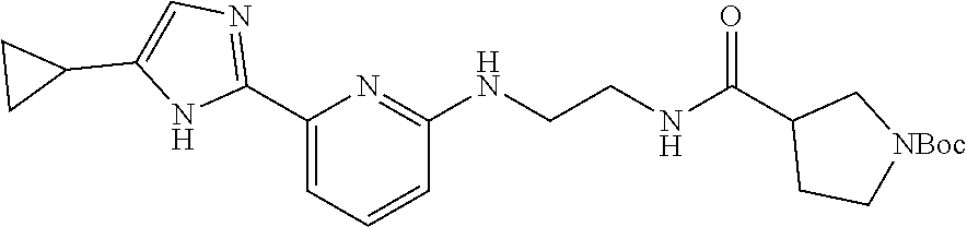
C1(C2=CC=CC(NCCNC(C3CC[NBoc]C3)=O)=N2)=NC=C(C2CC2)N1
